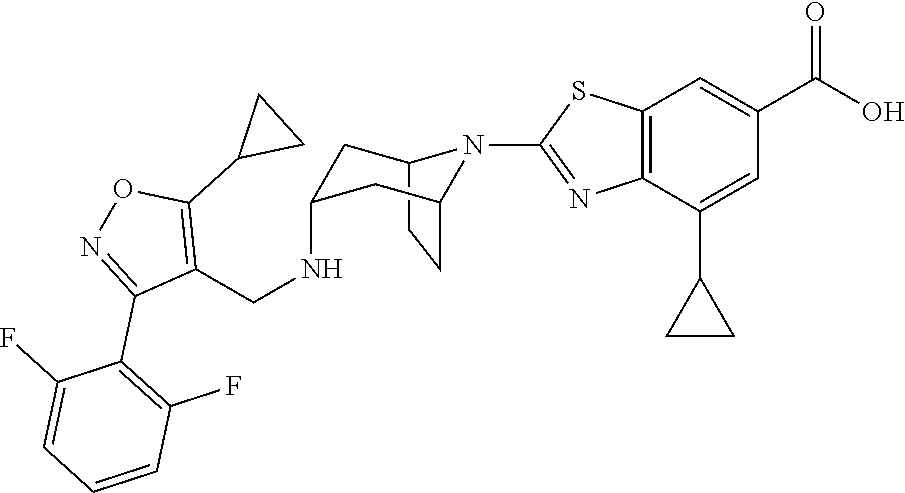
C12CCC(CC(NCC3=C(C4CC4)ON=C3C3=C(F)C=CC=C3F)C1)N2C1=NC2=C(C=C(C(O)=O)C=C2C2CC2)S1
